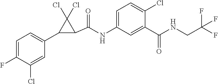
C1=C(F)C(Cl)=CC(C2C(C(=O)NC3=CC=C(Cl)C(C(=O)NCC(F)(F)F)=C3)C2(Cl)Cl)=C1
